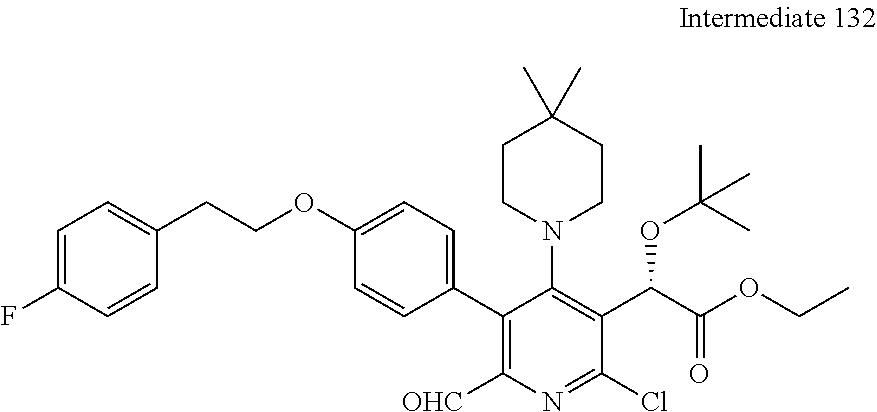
C1=C(F)C=CC(CCOC2=CC=C(C3=C([OHC])N=C(Cl)C(C(C(OCC)=O)OC(C)(C)C)=C3N3CCC(C)(C)CC3)C=C2)=C1
